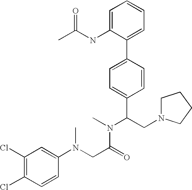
C1=C(NC(C)=O)C(C2=CC=C(C(CN3CCCC3)N(C)C(CN(C3=CC(Cl)=C(Cl)C=C3)C)=O)C=C2)=CC=C1
